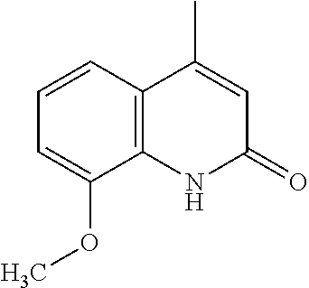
C1(C)=CC(=O)NC2=C1C=CC=C2OC
